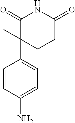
C1=CC(N)=CC=C1C1(C)CCC(=O)NC1=O
